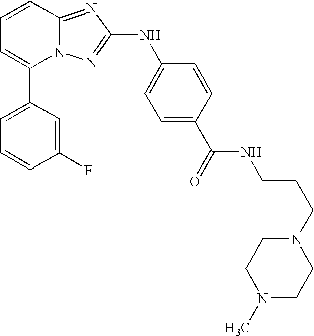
C1(C2=CC=CC3=NC(NC4=CC=C(C(NCCCN5CCN(C)CC5)=O)C=C4)=NN23)=CC=CC(F)=C1
